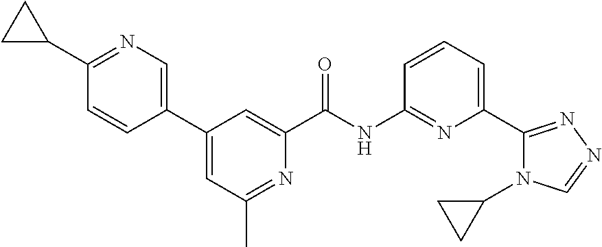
C1(C2CC2)=NC=C(C2=CC(C)=NC(C(NC3=NC(C4=NN=CN4C4CC4)=CC=C3)=O)=C2)C=C1
